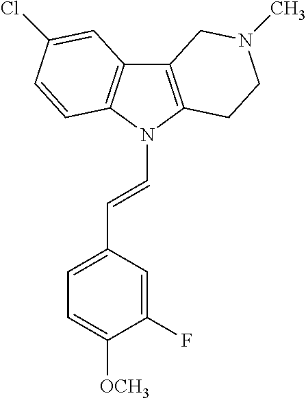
C12=C(N(C=CC3=CC=C([OCH3])C(F)=C3)C3=C1C=C(Cl)C=C3)CCN(C)C2
